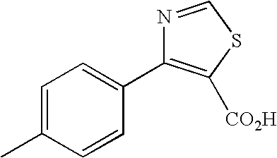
C1=C(C)C=CC(C2=C([CO2H])SC=N2)=C1
